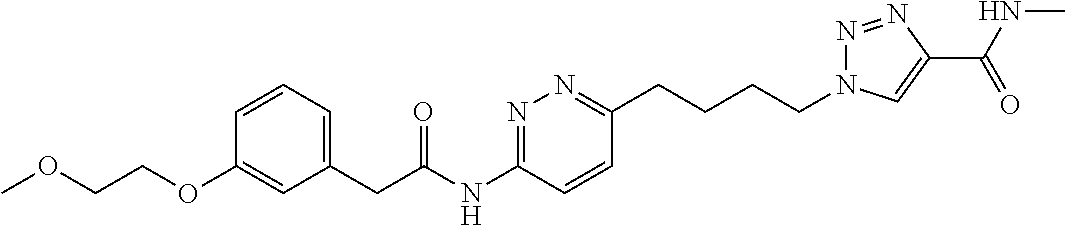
COCCOC1=CC(CC(NC2=NN=C(CCCCN3N=NC(C(NC)=O)=C3)C=C2)=O)=CC=C1
